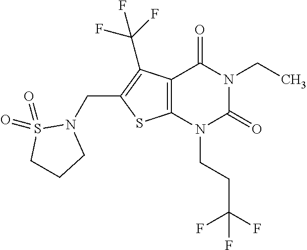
C12=C(N(CCC(F)(F)F)C(=O)N(CC)C1=O)SC(CN1CCCS1(=O)=O)=C2C(F)(F)F
